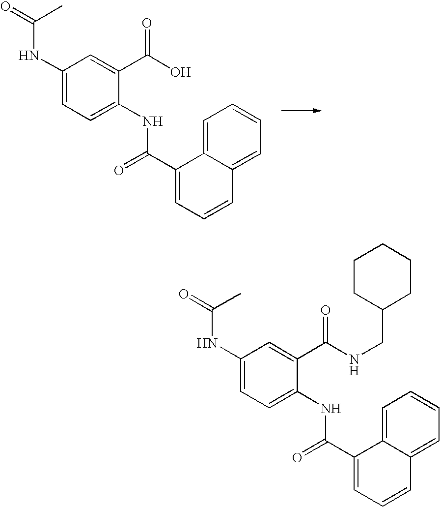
C1(NC(=O)C)=CC=C(NC(C2=CC=CC3=CC=CC=C23)=O)C(C(O)=O)=C1.C1(NC(=O)C)=CC=C(NC(C2=CC=CC3=CC=CC=C23)=O)C(C(NCC2CCCCC2)=O)=C1
